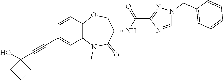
N1(C)C2=C(C=CC(C#CC3(O)CCC3)=C2)OCC(NC(C2=NN(CC3=CC=CC=C3)C=N2)=O)C1=O
